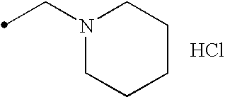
Cl.C(N1CCCCC1)C
